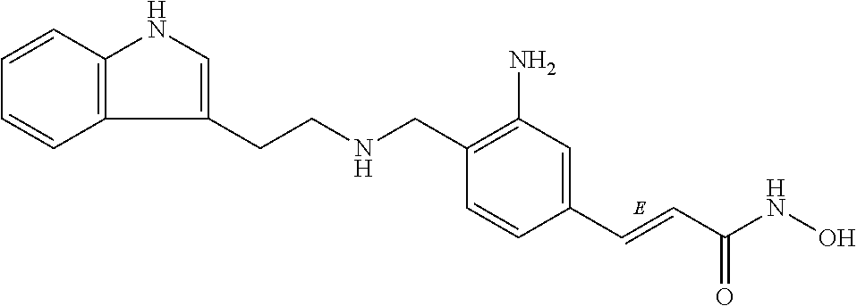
C12=C(C=CC=C1)NC=C2CCNCC1=C(N)C=C(C=CC(NO)=O)C=C1
